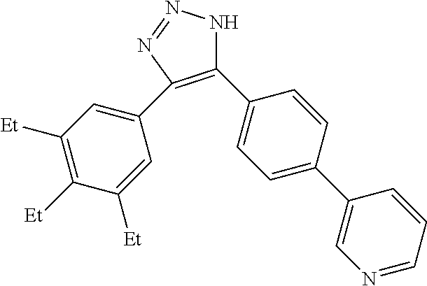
C1(C2=CC=C(C3=CN=CC=C3)C=C2)=C(C2=CC([Et])=C([Et])C([Et])=C2)N=NN1
